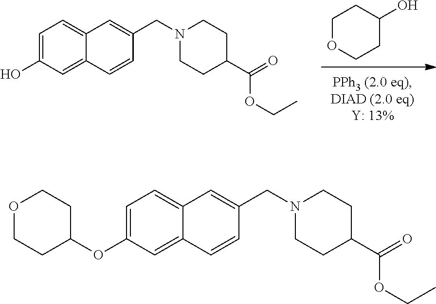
O1CCC(O)CC1.C1=C(O)C=C2C(=C1)C=C(CN1CCC(C(=O)OCC)CC1)C=C2.C1=C(OC2CCOCC2)C=C2C(=C1)C=C(CN1CCC(C(=O)OCC)CC1)C=C2
